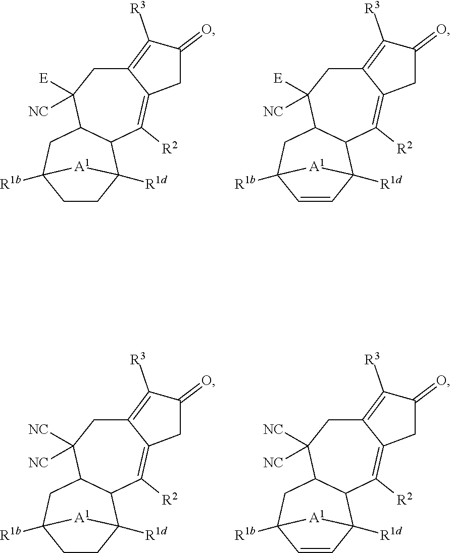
C12=C([R3])C(=O)CC1=C([R2])C1C(C([E])([NC])C2)CC2([R1b])CCC1([R1d])[A1]2.C12=C([R3])C(=O)CC1=C([R2])C1C(C([E])([NC])C2)CC2([R1b])C=CC1([R1d])[A1]2.C12=C([R3])C(=O)CC1=C([R2])C1C(C([NC])([NC])C2)CC2([R1b])CCC1([R1d])[A1]2.C12=C([R3])C(=O)CC1=C([R2])C1C(C([NC])([NC])C2)CC2([R1b])C=CC1([R1d])[A1]2
